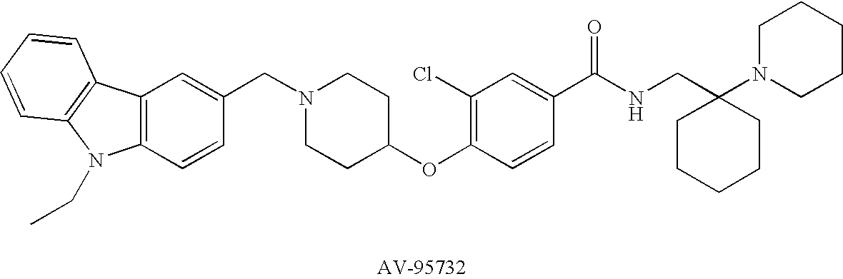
C1(CN2CCC(OC3=C(Cl)C=C(C(NCC4(N5CCCCC5)CCCCC4)=O)C=C3)CC2)=CC2=C(C=C1)N(CC)C1=C2C=CC=C1
